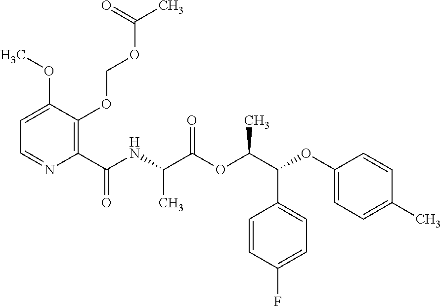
C1=C(OC)C(OCOC(C)=O)=C(C(NC(C(OC(C(OC2=CC=C(C)C=C2)C2=CC=C(F)C=C2)C)=O)C)=O)N=C1
